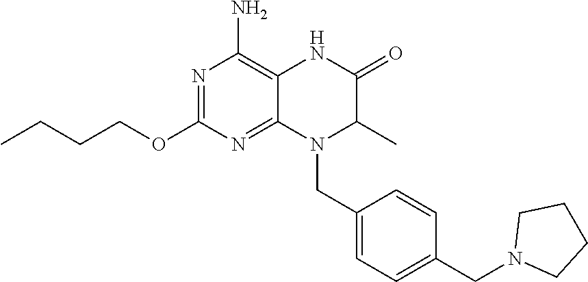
N1=C(OCCCC)N=C2C(=C1N)NC(=O)C(C)N2CC1=CC=C(CN2CCCC2)C=C1
